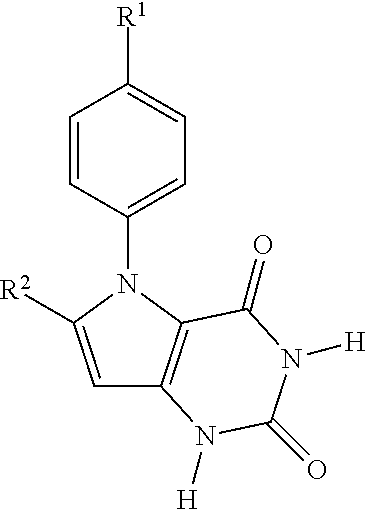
C1=C([R2])N(C2=CC=C([R1])C=C2)C2=C1N([H])C(=O)N([H])C2=O
